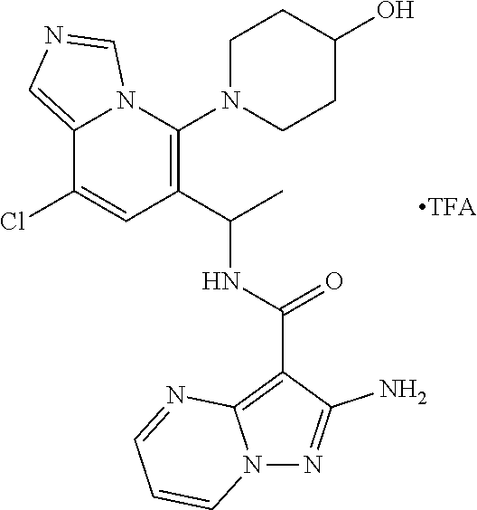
C12=CN=CN1C(N1CCC(O)CC1)=C(C(C)NC(C1=C3N(N=C1N)C=CC=N3)=O)C=C2Cl
